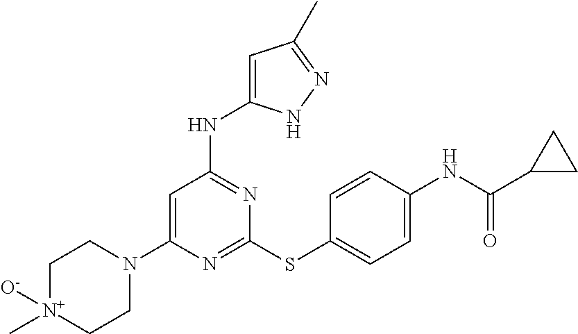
N1=C(SC2=CC=C(NC(C3CC3)=O)C=C2)N=C(NC2=CC(C)=NN2)C=C1N1CC[N+](C)([O-])CC1
